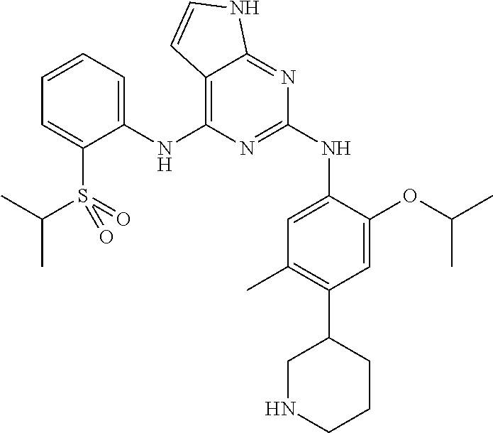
C1(NC2=C3C(=NC(NC4=CC(C)=C(C5CNCCC5)C=C4OC(C)C)=N2)NC=C3)=CC=CC=C1S(=O)(=O)C(C)C
